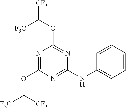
N1=C(NC2=CC=CC=C2)N=C(OC([CF3])[F3C])N=C1OC([F3C])[CF3]
